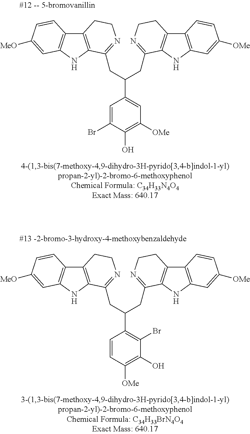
C12=C(NC3=C1C=CC([MeO])=C3)C(CC(CC1=NCCC3=C1NC1=C3C=CC([OMe])=C1)C1=CC([OMe])=C(O)C(Br)=C1)=NCC2.C12=C(NC3=C1C=CC([MeO])=C3)C(CC(CC1=NCCC3=C1NC1=C3C=CC([OMe])=C1)C1=C(Br)C(O)=C([OMe])C=C1)=NCC2
